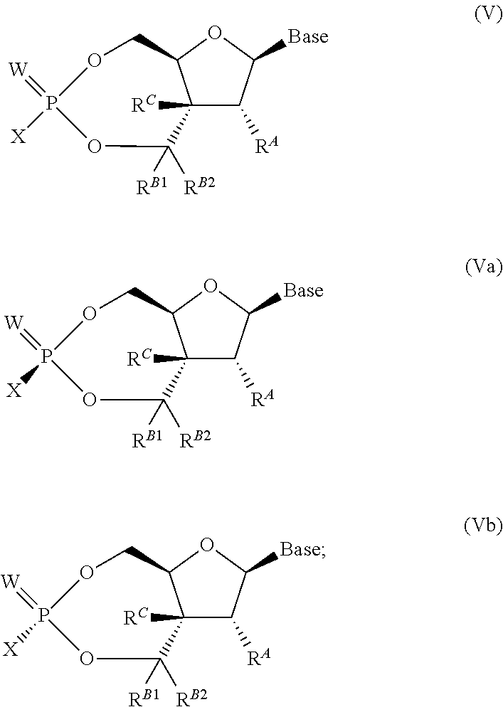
C12([RC])C([RA])C([Base])OC1COP(=[W])([X])OC2([RB2])[RB1].C12([RC])C([RA])C([Base])OC1COP(=[W])([X])OC2([RB2])[RB1].C12([RC])C([RA])C([Base])OC1COP(=[W])([X])OC2([RB2])[RB1]
